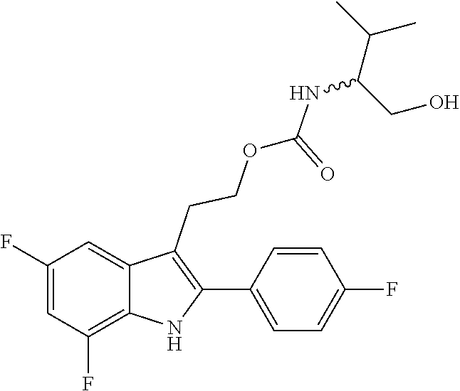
C1(C2=C(CCOC(=O)NC(C(C)C)CO)C3=CC(F)=CC(F)=C3N2)=CC=C(F)C=C1
